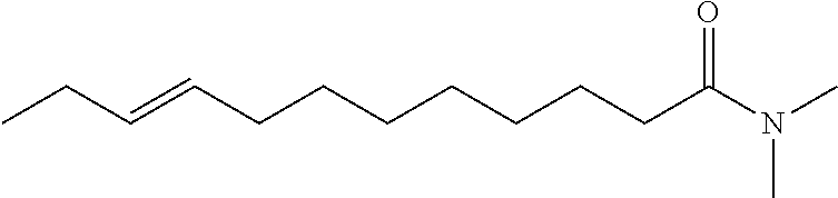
C(CCCCCCCC(N(C)C)=O)=CCC
